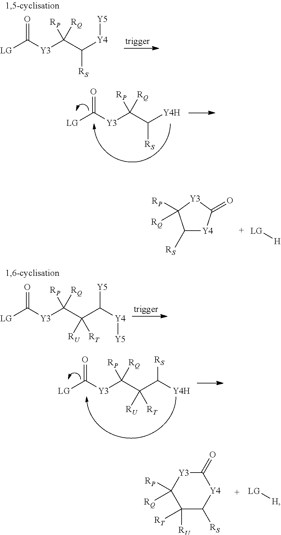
[LG]C([Y3]C(C([Y4H])[RS])([RP])[RQ])=O.C1([RS])[Y4]C(=O)[Y3]C1([RP])[RQ].[LG][H].[LG]C([Y3]C(C(C([RS])[Y4H])([RT])[RU])([RP])[RQ])=O.C1(=O)[Y3]C([RP])([RQ])C([RU])([RT])C([RS])[Y4]1.[LG][H].[LG]C([Y3]C(C([Y4][Y5])[RS])([RP])[RQ])=O.[LG]C([Y3]C(C(C([Y5])[Y4][Y5])([RU])[RT])([RP])[RQ])=O
